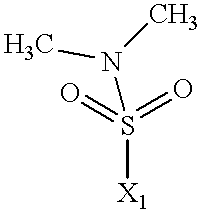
O=S(=O)([X1])N(C)C
